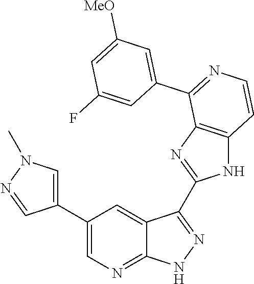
C1(C2=CN=C3C(=C2)C(C2=NC4=C(N2)C=CN=C4C2=CC([MeO])=CC(F)=C2)=NN3)=CN(C)N=C1
